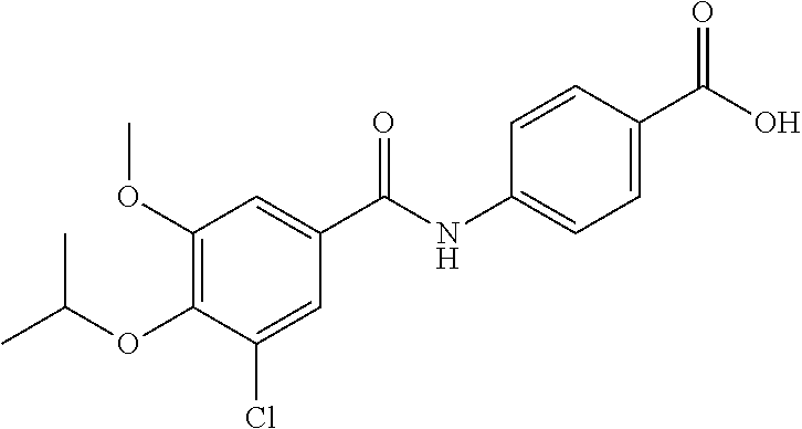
C1(OC)=C(OC(C)C)C(Cl)=CC(C(NC2=CC=C(C(O)=O)C=C2)=O)=C1
